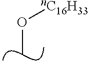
CO[nC16H33]
